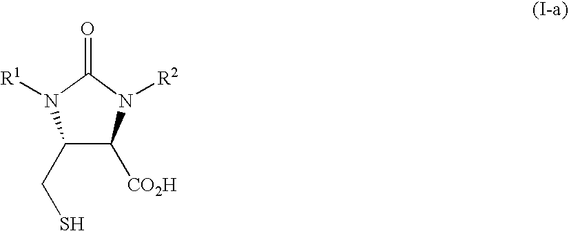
C1(CS)C([CO2H])N([R2])C(=O)N1[R1]
